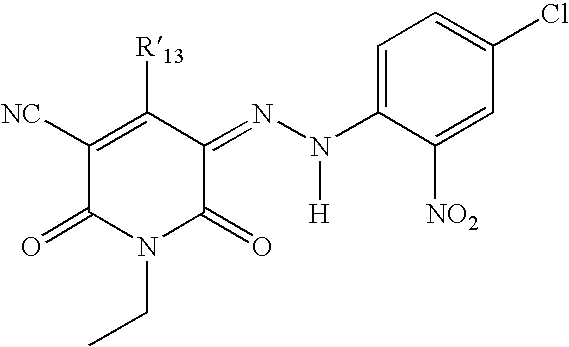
C1([NC])=C([R13])C(=NN(C2=CC=C(Cl)C=C2[NO2])[H])C(=O)N(CC)C1=O
